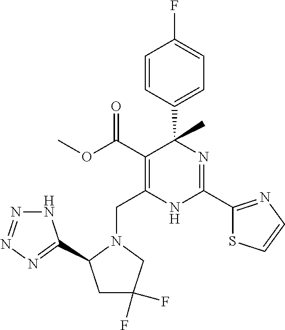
C(C1=C(C(=O)OC)C(C2=CC=C(F)C=C2)(C)N=C(C2=NC=CS2)N1)N1CC(F)(F)CC1C1=NN=NN1
